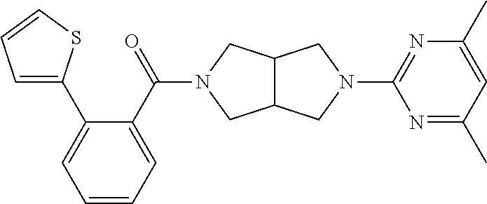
C12C(CN(C(C3=CC=CC=C3C3=CC=CS3)=O)C1)CN(C1=NC(C)=CC(C)=N1)C2
